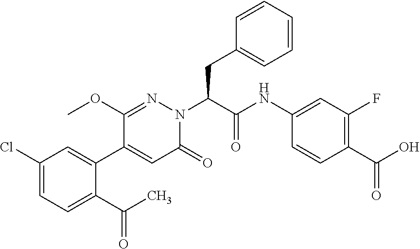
C1(Cl)=CC=C(C(C)=O)C(C2=CC(=O)N(C(CC3=CC=CC=C3)C(NC3=CC(F)=C(C(O)=O)C=C3)=O)N=C2OC)=C1
